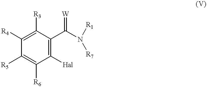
C1([R3])=C([R4])C([R5])=C([R6])C([Hal])=C1C(N([R7])[R1])=[W]
